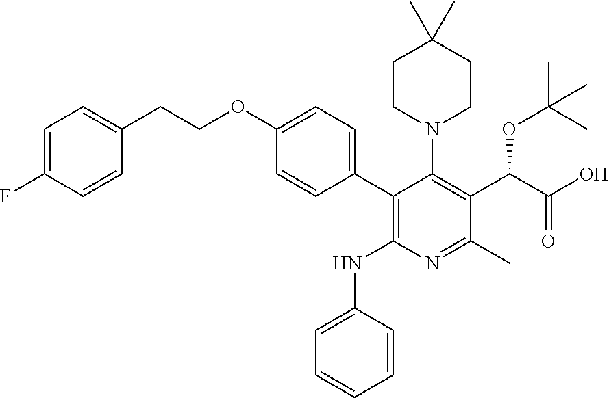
C1=C(F)C=CC(CCOC2=CC=C(C3=C(NC4=CC=CC=C4)N=C(C)C(C(OC(C)(C)C)C(O)=O)=C3N3CCC(C)(C)CC3)C=C2)=C1
